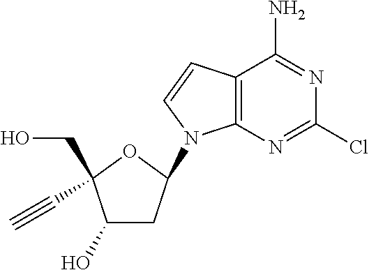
C12=C(N=C(Cl)N=C1N)N(C1CC(O)C(CO)(C#C)O1)C=C2
